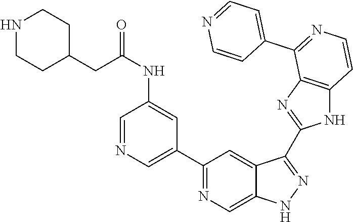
C1(C2=NC=C3C(=C2)C(C2=NC4=C(N2)C=CN=C4C2=CC=NC=C2)=NN3)=CN=CC(NC(CC2CCNCC2)=O)=C1
